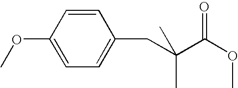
C1=CC(OC)=CC=C1CC(C(OC)=O)(C)C
